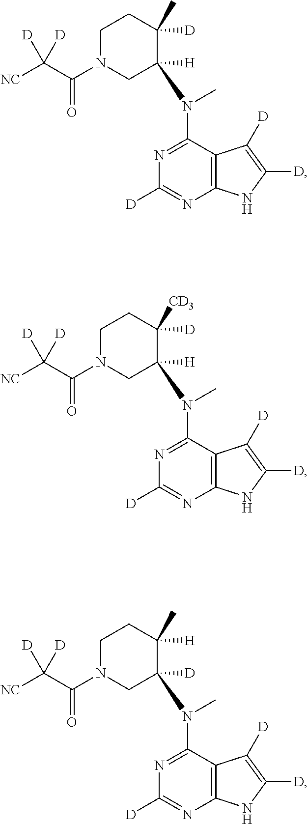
C12=C(C(N(C)C3([H])CN(C(C([NC])([D])[D])=O)CCC3([D])C)=NC([D])=N1)C([D])=C([D])N2.C12=C(C(N(C)C3([H])CN(C(C([NC])([D])[D])=O)CCC3([D])[CD3])=NC([D])=N1)C([D])=C([D])N2.C12=C(C(N(C)C3([D])CN(C(C([NC])([D])[D])=O)CCC3([H])C)=NC([D])=N1)C([D])=C([D])N2
